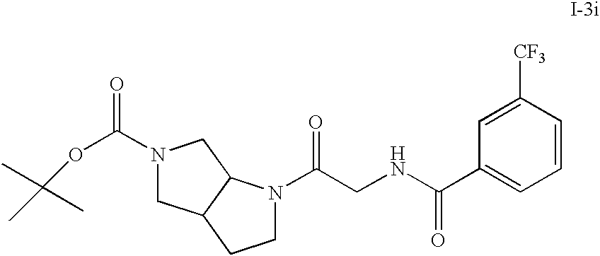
C1N(C(CNC(C2=CC=CC([CF3])=C2)=O)=O)C2C(C1)CN(C(OC(C)(C)C)=O)C2
